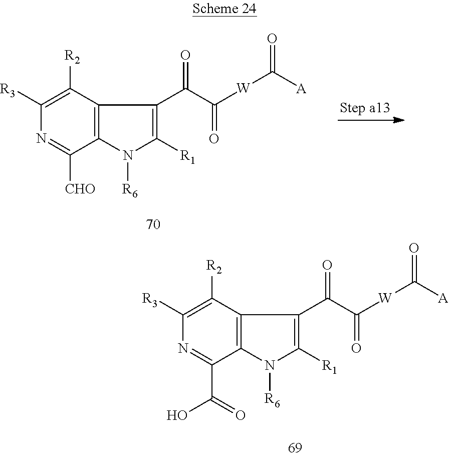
C12=C(C([R2])=C([R3])N=C1C(O)=O)C(C(C(=O)[W]C(=O)[A])=O)=C([R1])N2[R6].C12=C(C([R2])=C([R3])N=C1[CHO])C(C(C(=O)[W]C(=O)[A])=O)=C([R1])N2[R6]
